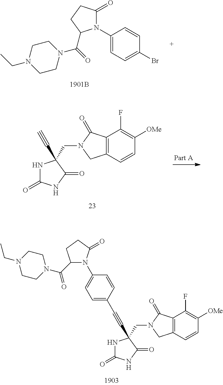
C1(N2C(=O)CCC2C(N2CCN(CC)CC2)=O)=CC=C(Br)C=C1.N1C(=O)NC(=O)C1(C#C)CN1C(=O)C2=C(C=CC([OMe])=C2F)C1.N1C(=O)NC(=O)C1(C#CC1=CC=C(N2C(C(N3CCN(CC)CC3)=O)CCC2=O)C=C1)CN1C(=O)C2=C(C=CC([OMe])=C2F)C1
